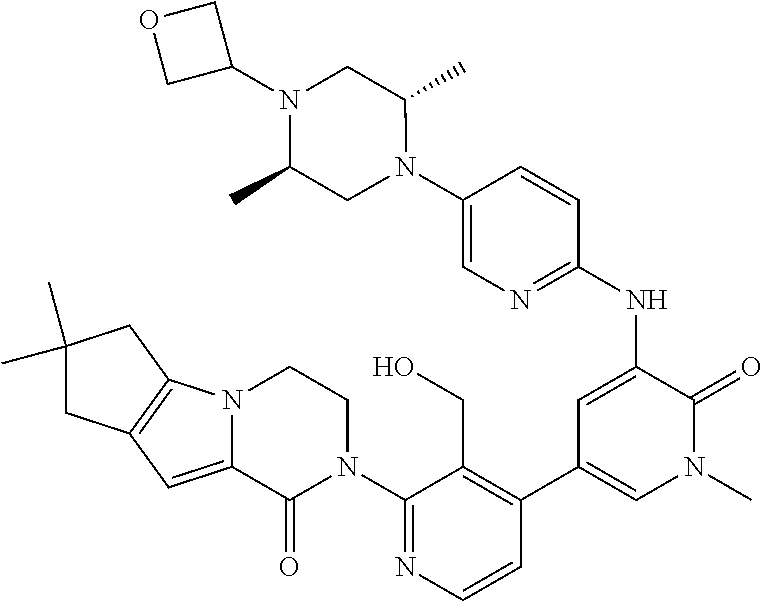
C1(N2CCN3C(=CC4=C3CC(C)(C)C4)C2=O)=NC=CC(C2=CN(C)C(=O)C(NC3=NC=C(N4C(C)CN(C5COC5)C(C)C4)C=C3)=C2)=C1CO
